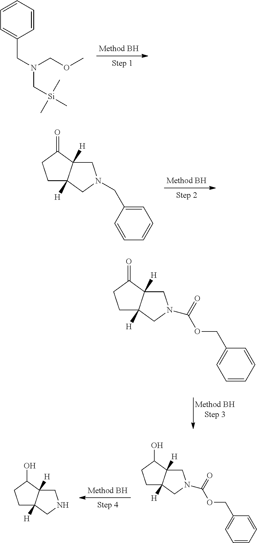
C1=C(CN(COC)C[Si](C)(C)C)C=CC=C1.C1=C(CN2CC3([H])CCC(=O)C3([H])C2)C=CC=C1.C1C2([H])C([H])(C(=O)C1)CN(C(=O)OCC1=CC=CC=C1)C2.C1C2([H])C([H])(C(O)C1)CN(C(=O)OCC1=CC=CC=C1)C2.C1C2([H])C([H])(C(O)C1)CNC2
